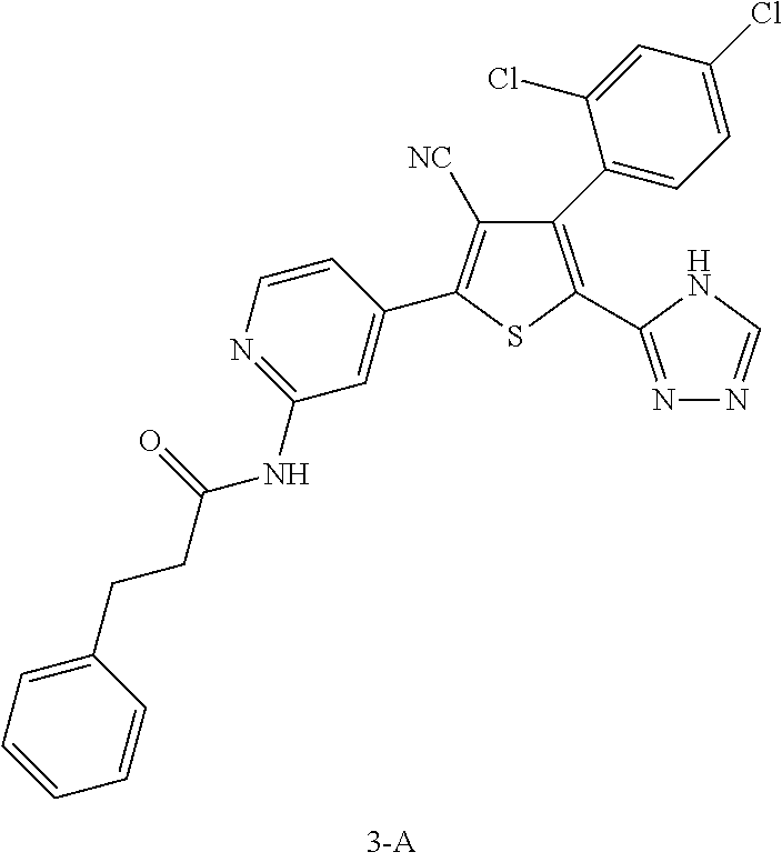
N(C1=NC=CC(C2=C([NC])C(C3=CC=C(Cl)C=C3Cl)=C(C3=NN=CN3)S2)=C1)C(CCC1=CC=CC=C1)=O
